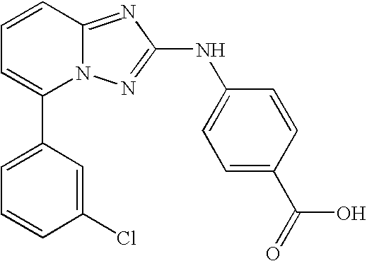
N12C(=NC(NC3=CC=C(C(=O)O)C=C3)=N1)C=CC=C2C1=CC=CC(Cl)=C1
